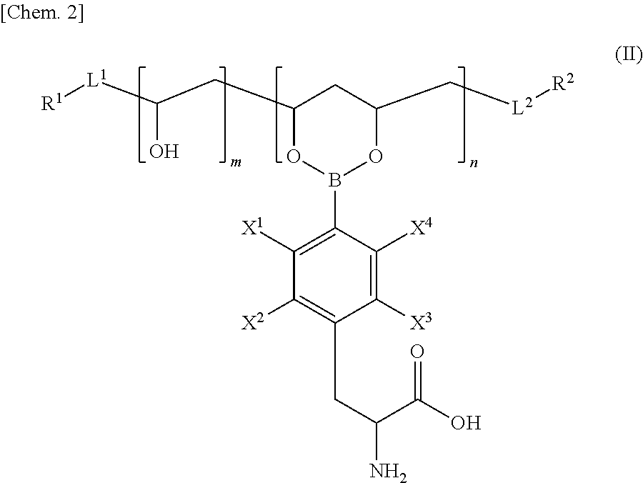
C1(CC([L1][R1])O)OB(C2=C([X1])C([X2])=C(CC(C(O)=O)N)C([X3])=C2[X4])OC(C[L2][R2])C1
